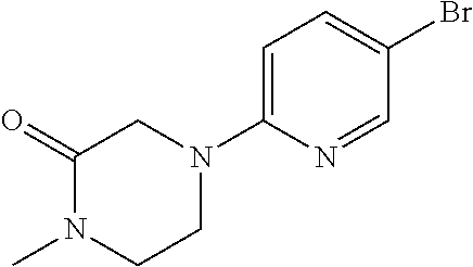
C1=C(N2CC(=O)N(C)CC2)N=CC(Br)=C1
